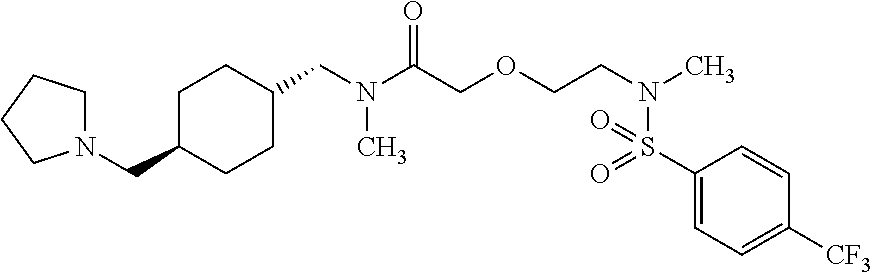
C1(CN(C(COCCN(C)S(C2=CC=C([CF3])C=C2)(=O)=O)=O)C)CCC(CN2CCCC2)CC1
